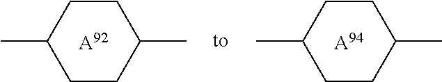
C1(C)CCC(C)CC1.[A92].C1(C)CCC(C)CC1.[A94]
